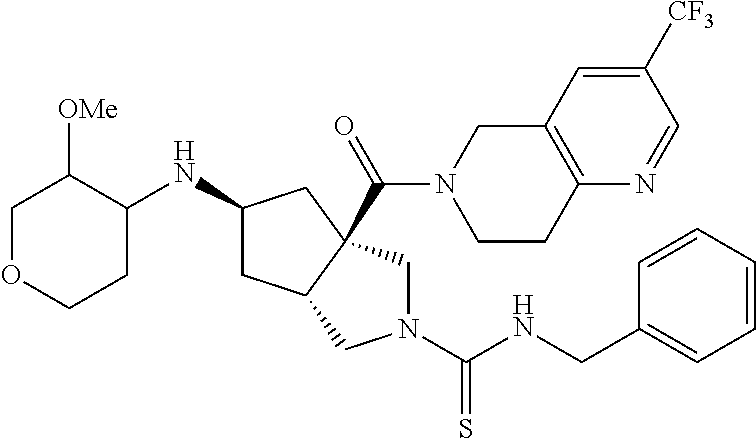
C1OCCC(NC2CC3C(C(=O)N4CCC5=C(C4)C=C([CF3])C=N5)(C2)CN(C(=S)NCC2=CC=CC=C2)C3)C1[OMe]
